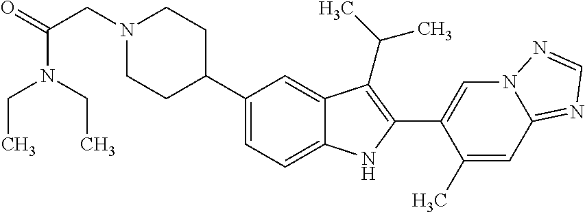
N1(CC(=O)N(CC)CC)CCC(C2=CC=C3C(=C2)C(C(C)C)=C(C2=CN4C(=NC=N4)C=C2C)N3)CC1
